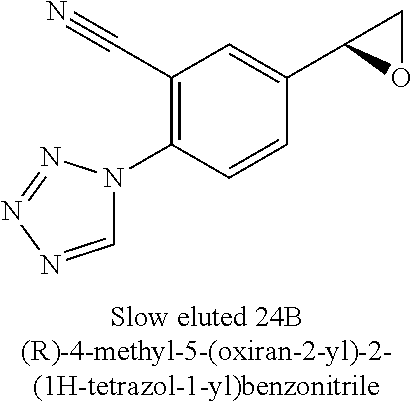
C1=NN=NN1C1=C(C#N)C=C(C2OC2)C=C1
